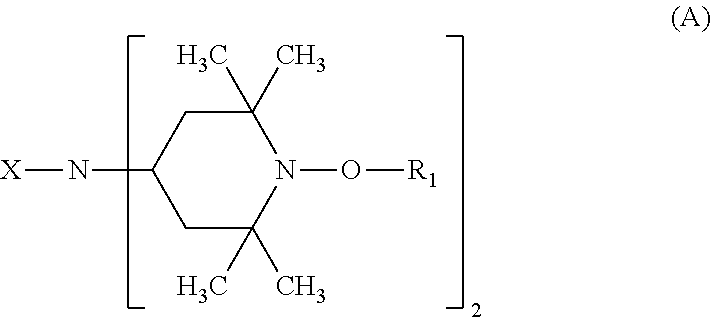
[X]NC1CC(C)(C)N(O[R1])C(C)(C)C1
